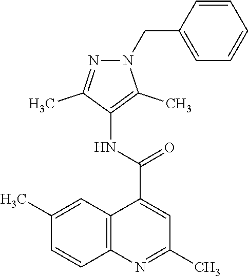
N1=C(C)C(NC(C2=CC(C)=NC3=C2C=C(C)C=C3)=O)=C(C)N1CC1=CC=CC=C1
